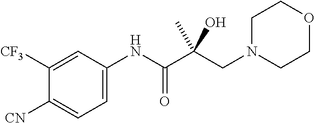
C1=C(NC(C(CN2CCOCC2)(C)O)=O)C=C([CF3])C([CN])=C1
